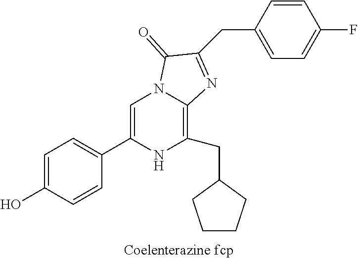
C1=C(C2=CC=C(O)C=C2)NC(CC2CCCC2)=C2N1C(=O)C(CC1=CC=C(F)C=C1)=N2
